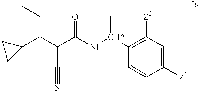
C(C(C(N[CH*](C)C1=C([Z2])C=C([Z1])C=C1)=O)C#N)(C1CC1)(CC)C
